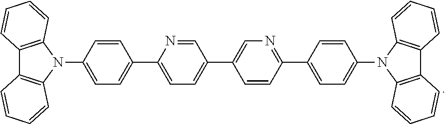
C12=C(N(C3=CC=C(C4=CC=C(C5=CN=C(C6=CC=C(N7C8=C(C9=C7C=CC=C9)C=CC=C8)C=C6)C=C5)C=N4)C=C3)C3=C1C=CC=C3)C=CC=C2
